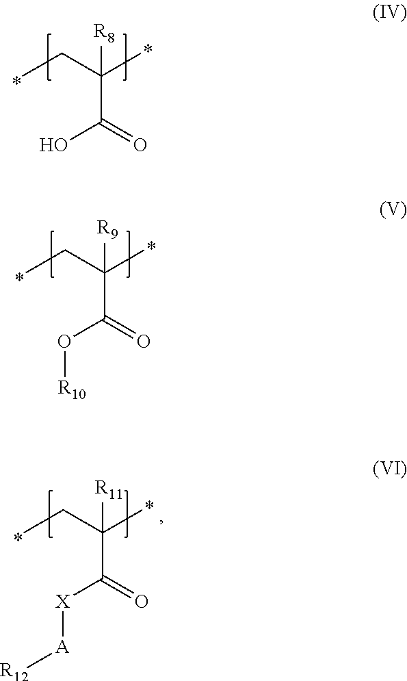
CCC(C)([R8])C(=O)O.CCC(C)([R9])C(=O)O[R10].CCC(C)([R11])C(=O)[X][A][R12]
